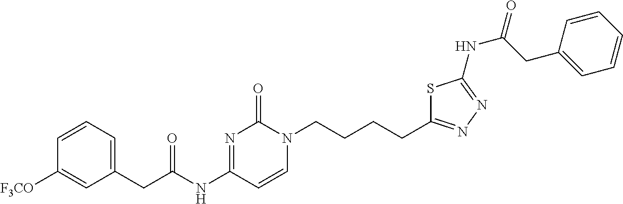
C1(CC(NC2=NC(=O)N(CCCCC3=NN=C(NC(=O)CC4=CC=CC=C4)S3)C=C2)=O)=CC=CC([F3CO])=C1
